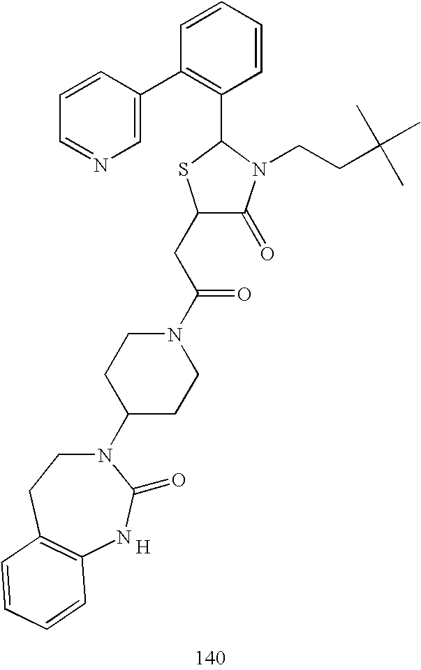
C1(CC(N2CCC(N3CCC4=C(NC3=O)C=CC=C4)CC2)=O)C(=O)N(CCC(C)(C)C)C(C2=C(C3=CN=CC=C3)C=CC=C2)S1.[H]
